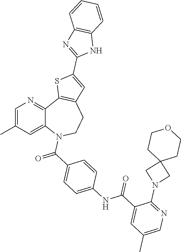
C12=CC(C)=CN=C1C1=C(CCN2C(C2=CC=C(NC(C3=CC(C)=CN=C3N3CC4(C3)CCOCC4)=O)C=C2)=O)C=C(C2=NC3=C(N2)C=CC=C3)S1
